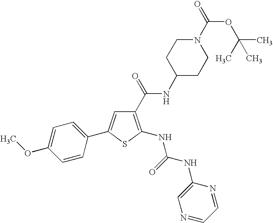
C1(C(NC2CCN(C(OC(C)(C)C)=O)CC2)=O)=C(NC(=O)NC2=CN=CC=N2)SC(C2=CC=C(OC)C=C2)=C1
